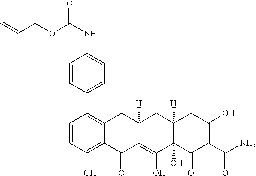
C1=CC(O)=C2C(=C1C1=CC=C(NC(=O)OCC=C)C=C1)CC1([H])C(=C(O)C3(O)C([H])(C1)CC(O)=C(C(N)=O)C3=O)C2=O
